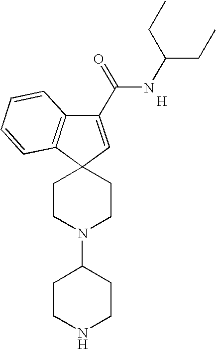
[H].C1(C(=O)NC(CC)CC)=CC2(C3=C1C=CC=C3)CCN(C1CCNCC1)CC2
